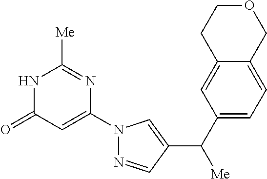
N1C(=O)C=C(N2N=CC(C(C3=CC=C4C(=C3)CCOC4)[Me])=C2)N=C1[Me]
